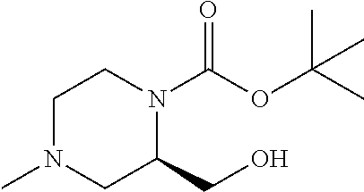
C1N(C)CC(CO)N(C(OC(C)(C)C)=O)C1
